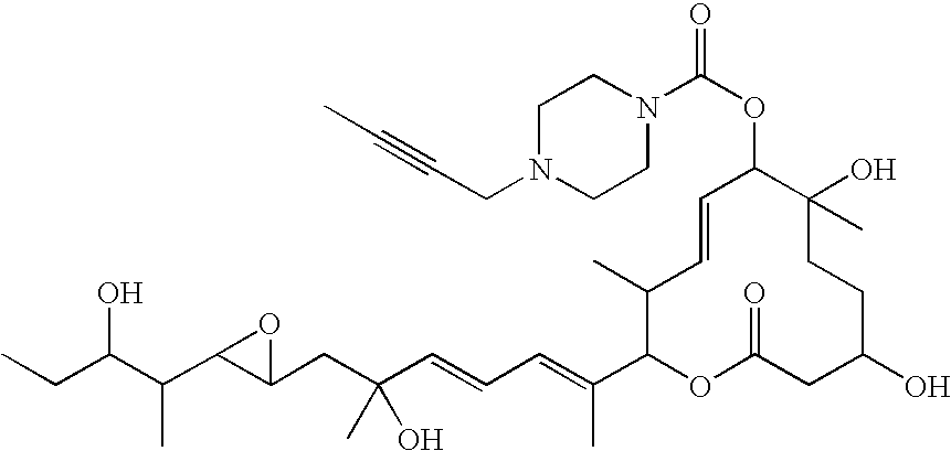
CCC(C(C1C(CC(C=CC=C(C2OC(=O)CC(O)CCC(O)(C)C(OC(=O)N3CCN(CC#CC)CC3)C=CC2C)C)(O)C)O1)C)O
